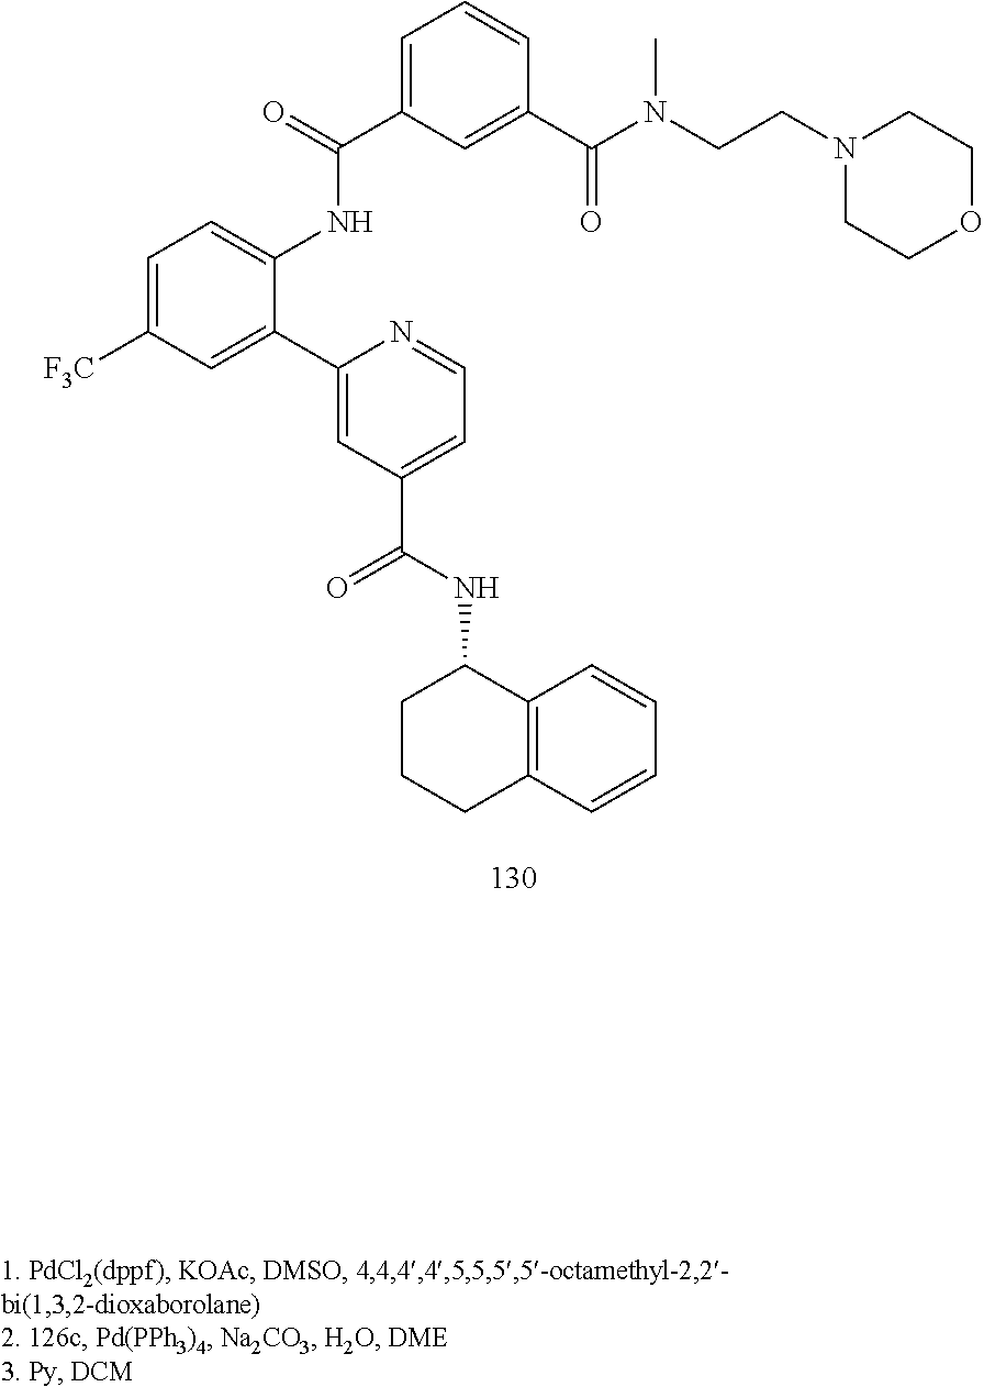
C1=NC(C2=CC([F3C])=CC=C2NC(=O)C2=CC=CC(C(=O)N(C)CCN3CCOCC3)=C2)=CC(C(=O)NC2CCCC3=C2C=CC=C3)=C1
